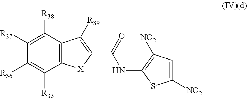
C12=C(C([R38])=C([R37])C([R36])=C1[R35])C([R39])=C(C(NC1=C([NO2])C=C([NO2])S1)=O)[X]2
